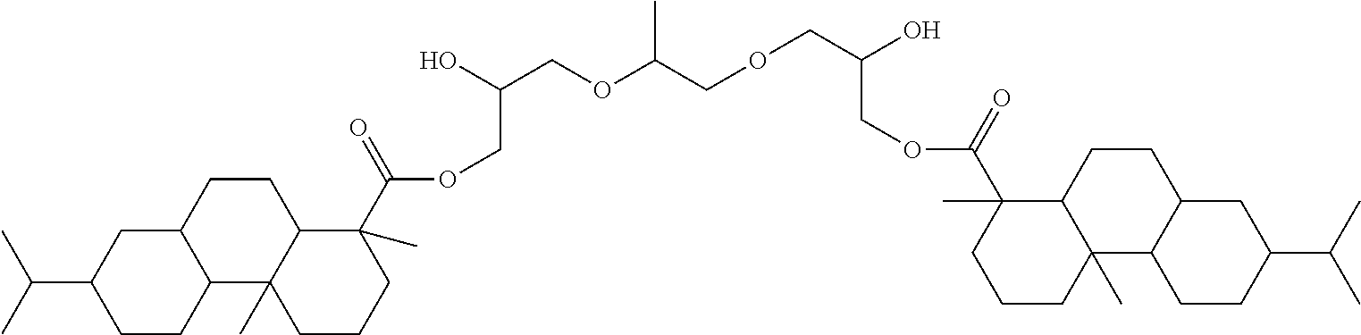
C(C1CC2C(CC1)C1(C)C(CC2)C(C)(C(OCC(COC(COCC(COC(C2(C)C3C(C)(CCC2)C2C(CC3)CC(C(C)C)CC2)=O)O)C)O)=O)CCC1)(C)C
